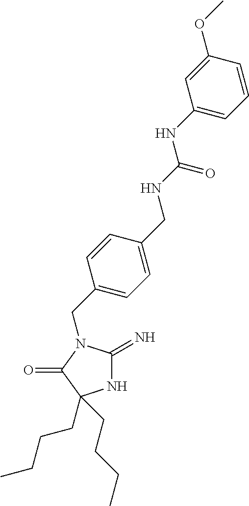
N1C(=N)N(CC2=CC=C(CNC(=O)NC3=CC=CC(OC)=C3)C=C2)C(=O)C1(CCCC)CCCC
